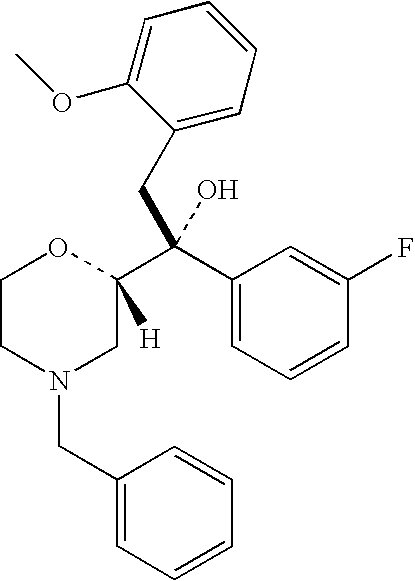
C1CN(CC2=CC=CC=C2)CC(C(C2=CC=CC(F)=C2)(CC2=CC=CC=C2OC)O)([H])O1
